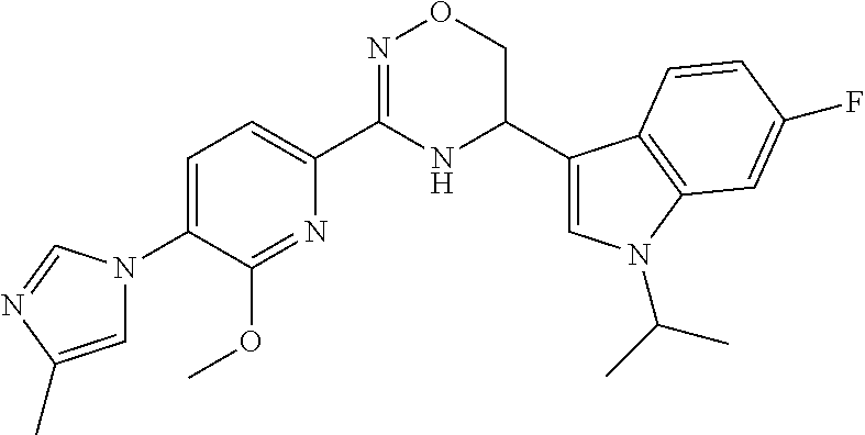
C1=C(N2C=C(C)N=C2)C(OC)=NC(C2=NOCC(C3=CN(C(C)C)C4=C3C=CC(F)=C4)N2)=C1
